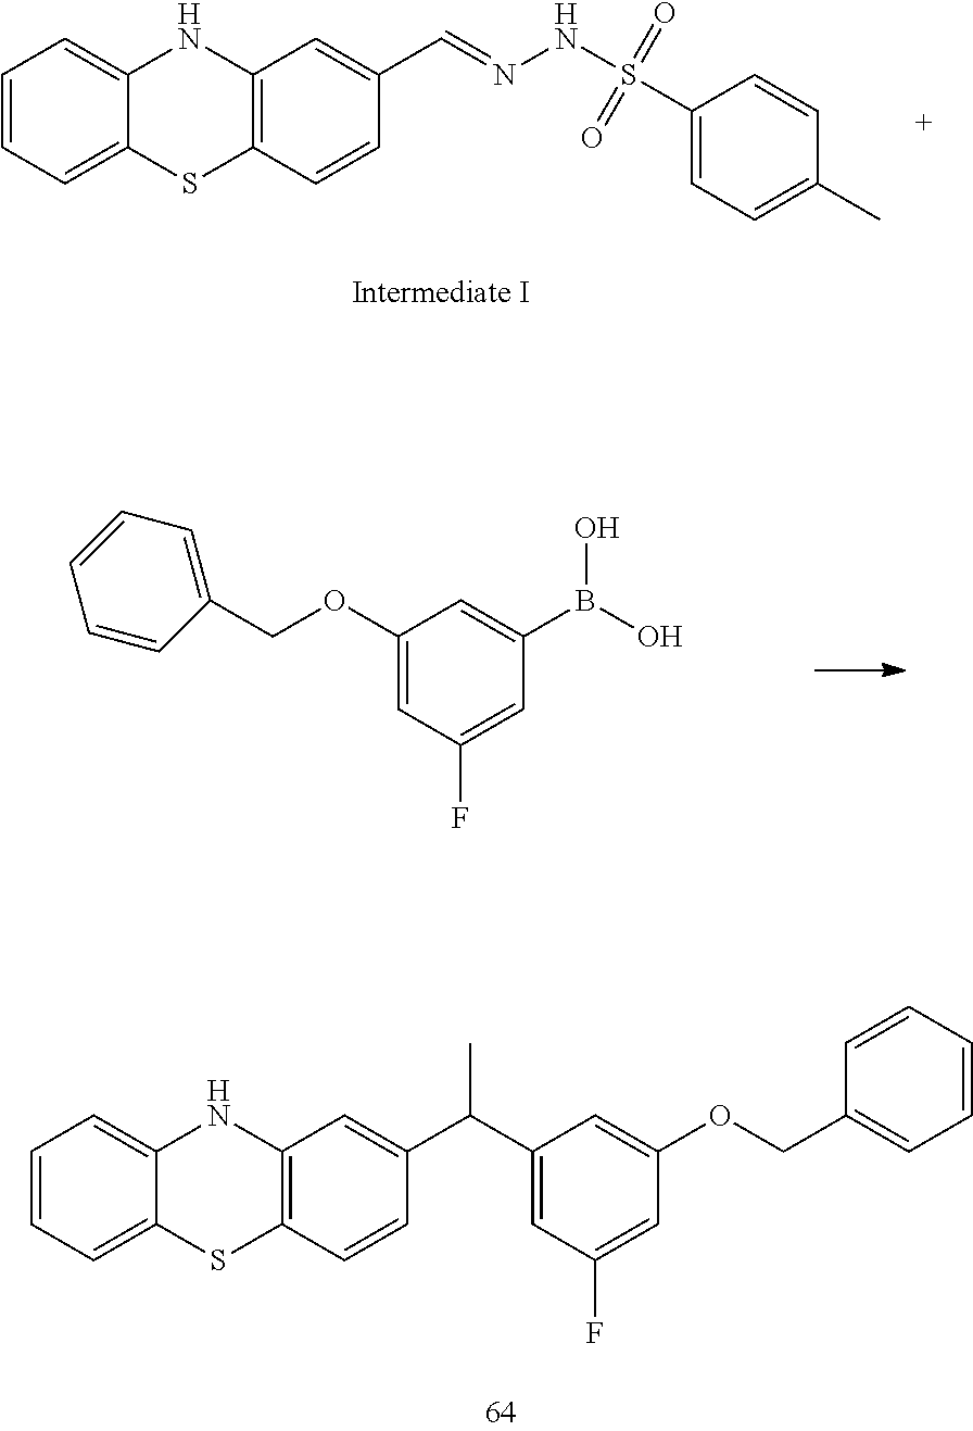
C1=CC=C2C(=C1)NC1=C(S2)C=CC(C=NNS(=O)(=O)C2=CC=C(C)C=C2)=C1.C1(OCC2=CC=CC=C2)=CC(F)=CC(B(O)O)=C1.C1=CC=C2C(=C1)NC1=C(S2)C=CC(C(C2=CC(F)=CC(OCC3=CC=CC=C3)=C2)C)=C1
